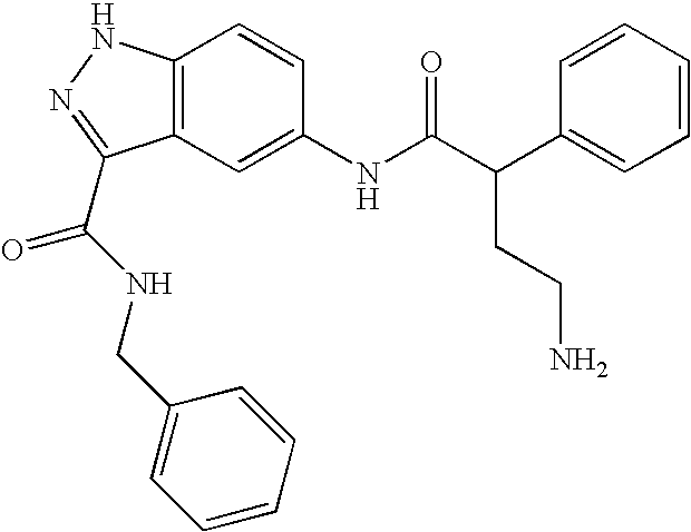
C12=C(C=C(NC(C(C3=CC=CC=C3)CCN)=O)C=C1)C(C(NCC1=CC=CC=C1)=O)=NN2
